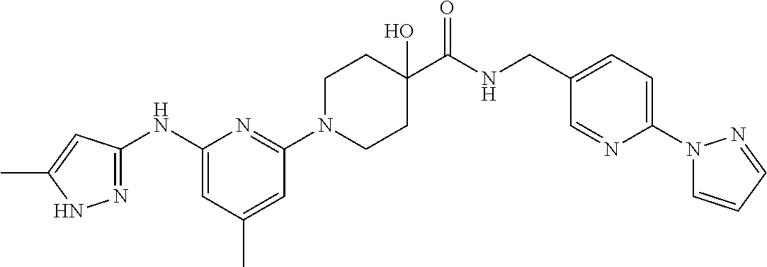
C1(NC2=NNC(C)=C2)=CC(C)=CC(N2CCC(C(NCC3=CC=C(N4C=CC=N4)N=C3)=O)(O)CC2)=N1
